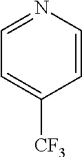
C1=NC=CC([CF3])=C1
